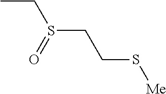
CCS(CCS[Me])=O
